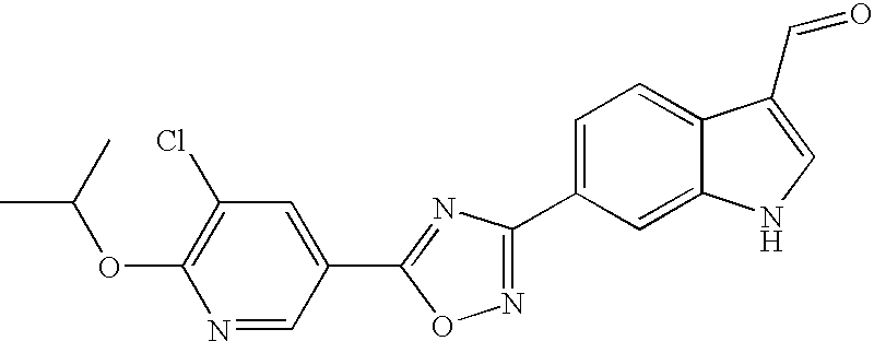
C1=C(C2=NOC(C3=CC(Cl)=C(OC(C)C)N=C3)=N2)C=C2C(=C1)C(C=O)=CN2
